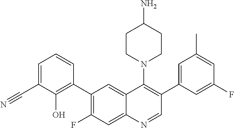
C1(C2=C(O)C(C#N)=CC=C2)=C(F)C=C2C(=C1)C(N1CCC(N)CC1)=C(C1=CC(C)=CC(F)=C1)C=N2
